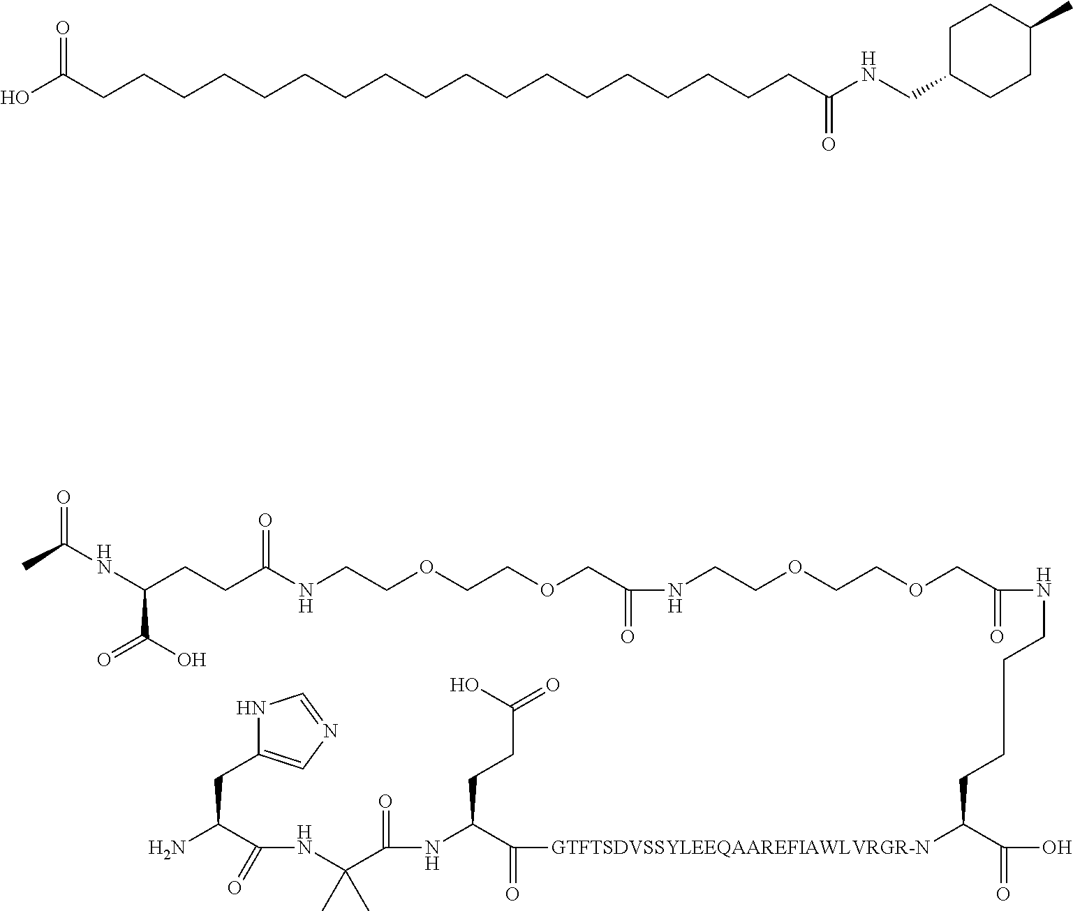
NC(CC1=CN=CN1)C(NC(C)(C(NC(C(=O)[GTFTSDVSSYLEEQAAREFIAWLVRGR-N]C(CCCCNC(=O)COCCOCCNC(=O)COCCOCCNC(=O)CCC(C(=O)O)NC(C)=O)C(=O)O)CCC(O)=O)=O)C)=O.OC(CCCCCCCCCCCCCCCCCCC(NCC1CCC(C)CC1)=O)=O
